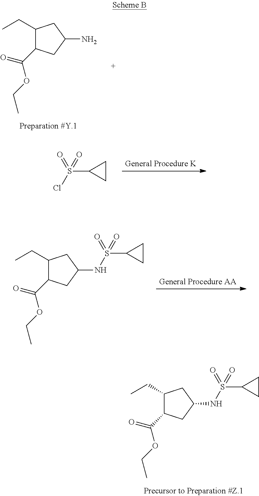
C1(CC)C(C(=O)OCC)CC(NS(C2CC2)(=O)=O)C1.C1(CC)C(C(=O)OCC)CC(N)C1.ClS(C1CC1)(=O)=O.C1(CC)C(C(=O)OCC)CC(NS(C2CC2)(=O)=O)C1
